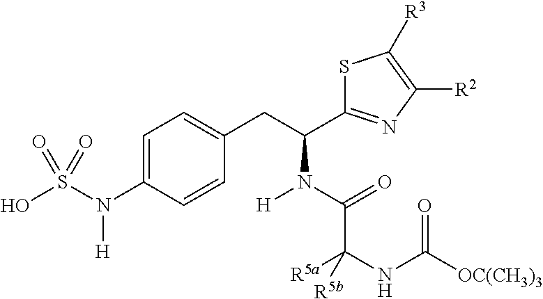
C1=C(N(S(O)(=O)=O)[H])C=CC(CC(N(C(=O)C(NC([OC(CH3)3])=O)([R5a])[R5b])[H])C2=NC([R2])=C([R3])S2)=C1
